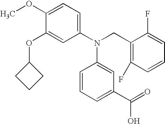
C1(OC)=CC=C(N(CC2=C(F)C=CC=C2F)C2=CC(C(=O)O)=CC=C2)C=C1OC1CCC1
